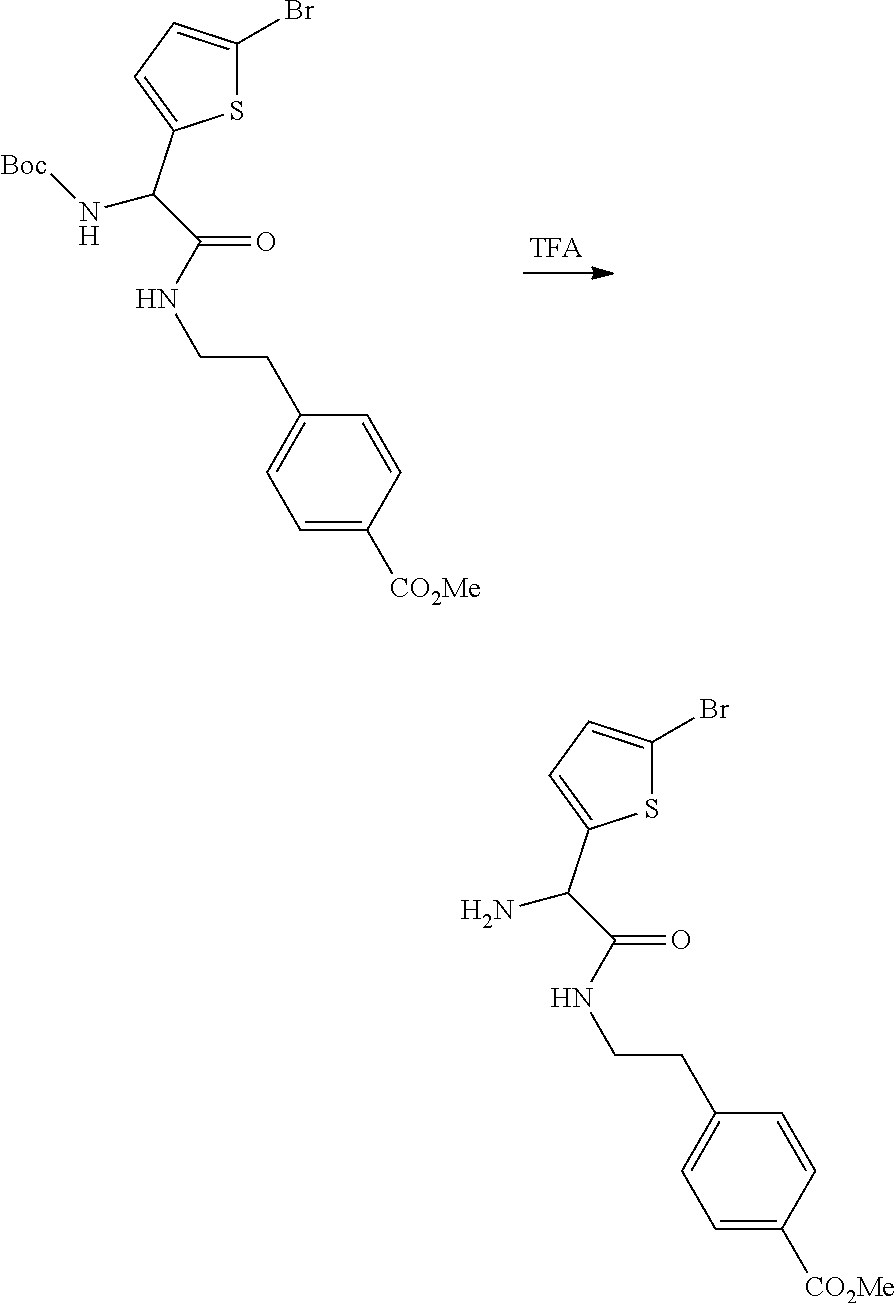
S1C(Br)=CC=C1C(N)C(NCCC1=CC=C([CO2Me])C=C1)=O.S1C(Br)=CC=C1C(N[Boc])C(NCCC1=CC=C([CO2Me])C=C1)=O
